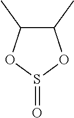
C1(C)C(C)OS(=O)O1
